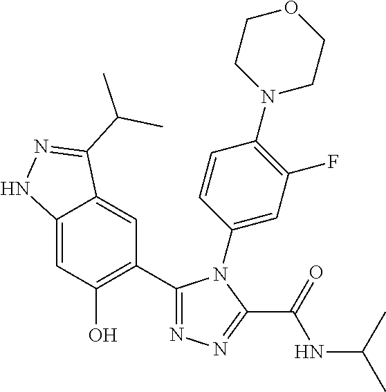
C12=CC(O)=C(C3=NN=C(C(=O)NC(C)C)N3C3=CC(F)=C(N4CCOCC4)C=C3)C=C1C(C(C)C)=NN2
